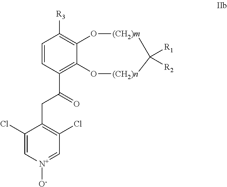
C1(Cl)=C[N+]([O-])=CC(Cl)=C1CC(=O)C1=C2C(=C([R3])C=C1)O[(CH2)m]C([R1])([R2])[(CH2)n]O2
